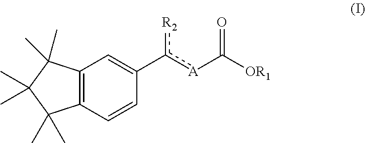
C12=C(C=CC(c([A]C([OR1])=O)[R2])=C1)C(C)(C)C(C)(C)C2(C)C
